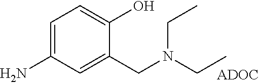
C1=C(N)C=C(CN(CC)CC)C(O)=C1
